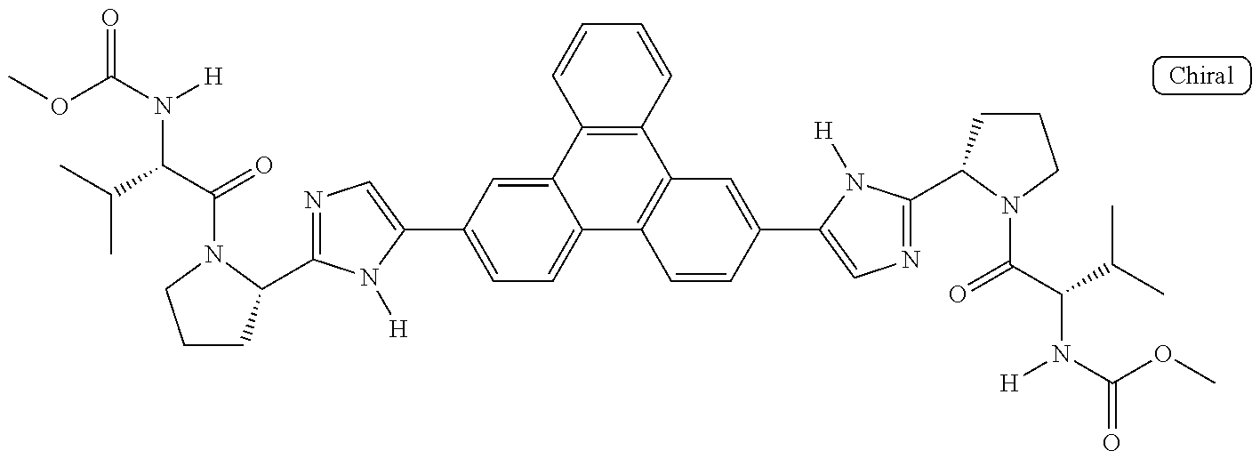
N1=C(C2CCCN2C(=O)C(N([H])C(=O)OC)C(C)C)N([H])C(C2=CC=C3C(=C2)C2=C(C4=C3C=CC(C3=CN=C(C5CCCN5C(=O)C(N(C(OC)=O)[H])C(C)C)N3[H])=C4)C=CC=C2)=C1
